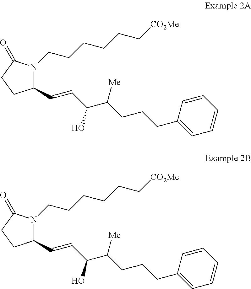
C1(C=CC(C(CCCC2=CC=CC=C2)[Me])O)N(CCCCCC[CO2Me])C(=O)CC1.C1(C=CC(C(CCCC2=CC=CC=C2)[Me])O)N(CCCCCC[CO2Me])C(=O)CC1
